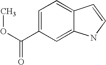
C1=C2C(=CC(C(OC)=O)=C1)NC=C2
